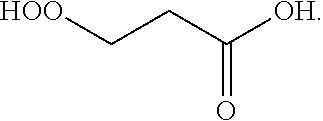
[HOO]CCC([OH])=O
